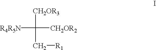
[R4R5N]C([CH2OR3])(C[R1])[CH2OR2]
